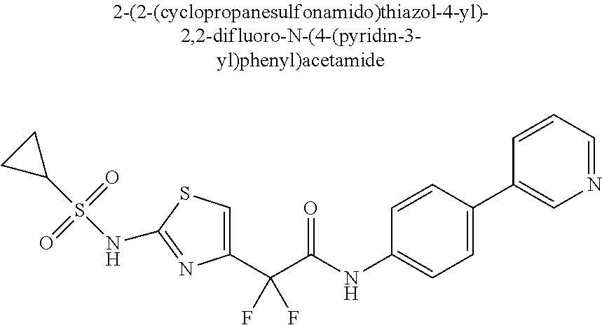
C1(C(C(NC2=CC=C(C3=CN=CC=C3)C=C2)=O)(F)F)=CSC(NS(C2CC2)(=O)=O)=N1
